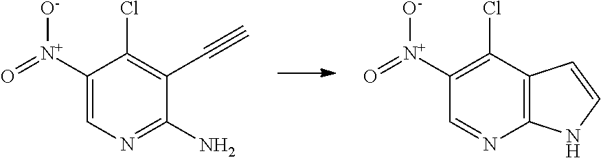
C1([N+]([O-])=O)=CN=C(N)C(C#C)=C1Cl.C1([N+]([O-])=O)=C(Cl)C2=C(N=C1)NC=C2
